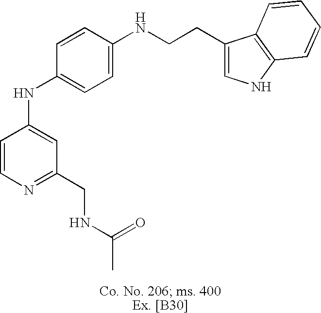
C1=CN=C(CNC(C)=O)C=C1NC1=CC=C(NCCC2=CNC3=C2C=CC=C3)C=C1
